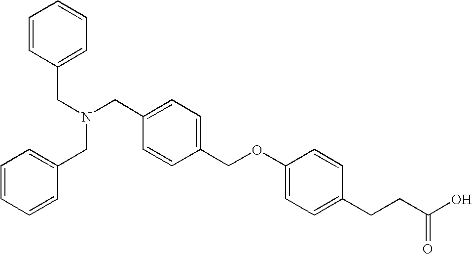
C(C1=CC=CC=C1)N(CC1=CC=C(COC2=CC=C(CCC(O)=O)C=C2)C=C1)CC1=CC=CC=C1
